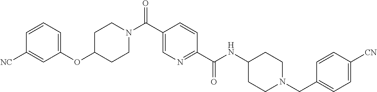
C1(OC2=CC=CC([NC])=C2)CCN(C(C2=CN=C(C(NC3CCN(CC4=CC=C([CN])C=C4)CC3)=O)C=C2)=O)CC1
